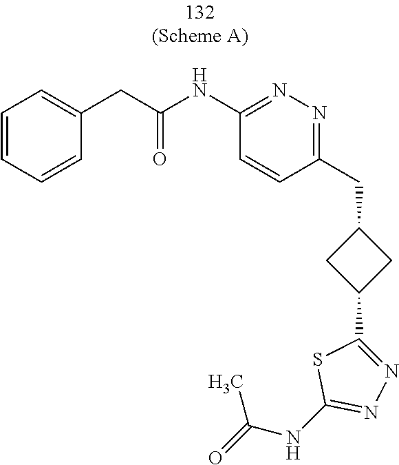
C1(CC2=NN=C(NC(CC3=CC=CC=C3)=O)C=C2)CC(C2=NN=C(NC(=O)C)S2)C1
